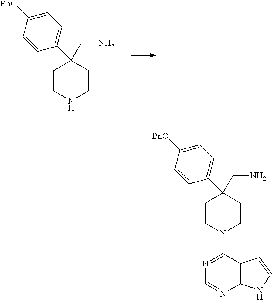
C1CNCCC1(C1=CC=C([BnO])C=C1)CN.C1CN(C2=NC=NC3=C2C=CN3)CCC1(C1=CC=C([BnO])C=C1)CN
